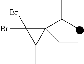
C1(C(C)C)(CC)C(Br)(Br)C1C
